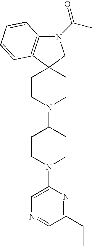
N1(C(C)=O)C2=C(C3(C1)CCN(C1CCN(C4=CN=CC(CC)=N4)CC1)CC3)C=CC=C2
